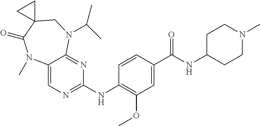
C1(C(NC2CCN(C)CC2)=O)=CC(OC)=C(NC2=NC=C3C(=N2)N(C(C)C)CC2(C(=O)N3C)CC2)C=C1
